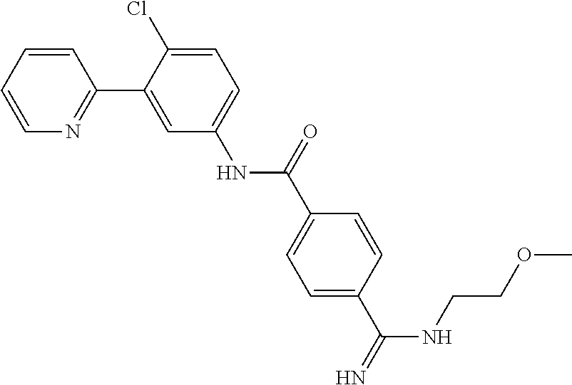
C1=CC=CN=C1C1=CC(NC(C2=CC=C(C(NCCOC)=N)C=C2)=O)=CC=C1Cl
